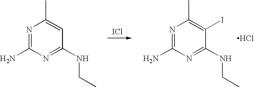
N1=C(N)N=C(NCC)C=C1C.[ICl].N1=C(N)N=C(NCC)C(I)=C1C.Cl
